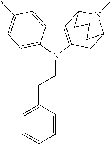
C1C2N(C)C(CCC2)C2=C1N(CCC1=CC=CC=C1)C1=CC=C(C)C=C21
